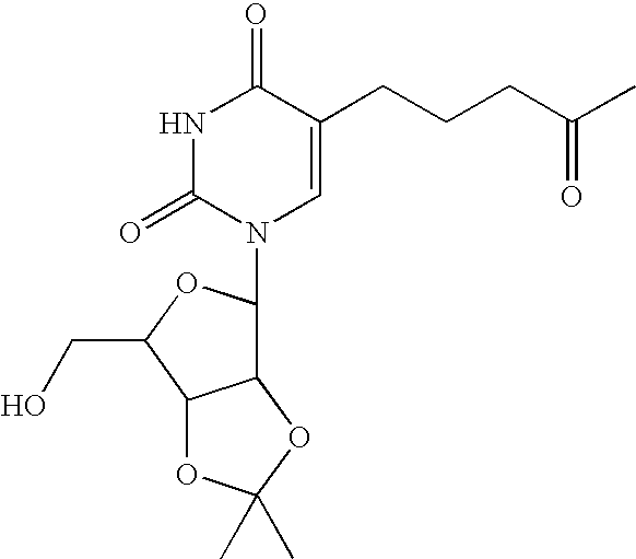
N1C(=O)N(C2C3C(C(CO)O2)OC(C)(C)O3)C=C(CCCC(C)=O)C1=O
